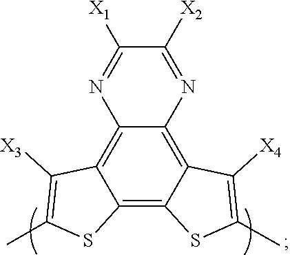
C12=C3C(=C4C(=C1C([X3])=C(C)S2)N=C([X1])C([X2])=N4)C([X4])=C(C)S3
